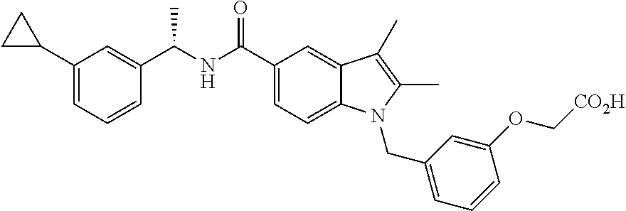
C1C(C2=CC=CC(C(NC(C3=CC=C4C(=C3)C(C)=C(C)N4CC3=CC=CC(OC[CO2H])=C3)=O)C)=C2)C1
